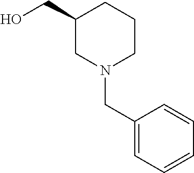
C1(CO)CN(CC2=CC=CC=C2)CCC1
